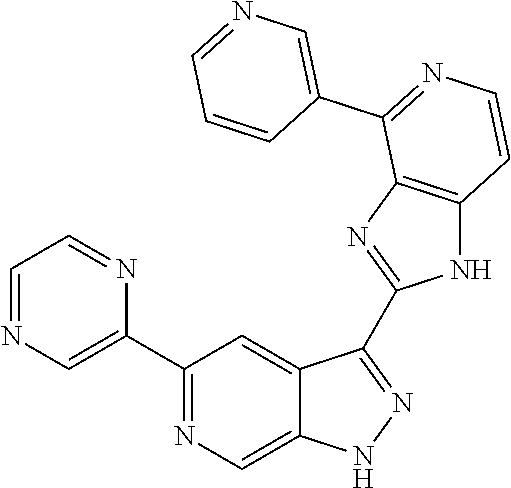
C1(C2=NC=C3C(=C2)C(C2=NC4=C(N2)C=CN=C4C2=CN=CC=C2)=NN3)=CN=CC=N1
